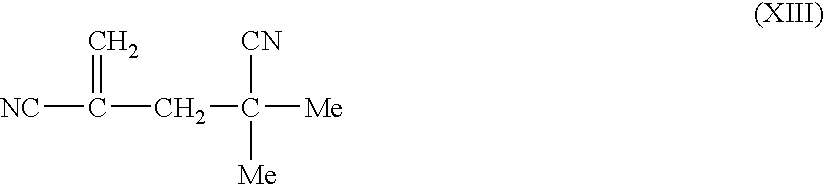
[NC]C(=C)CC([CN])([Me])[Me]
